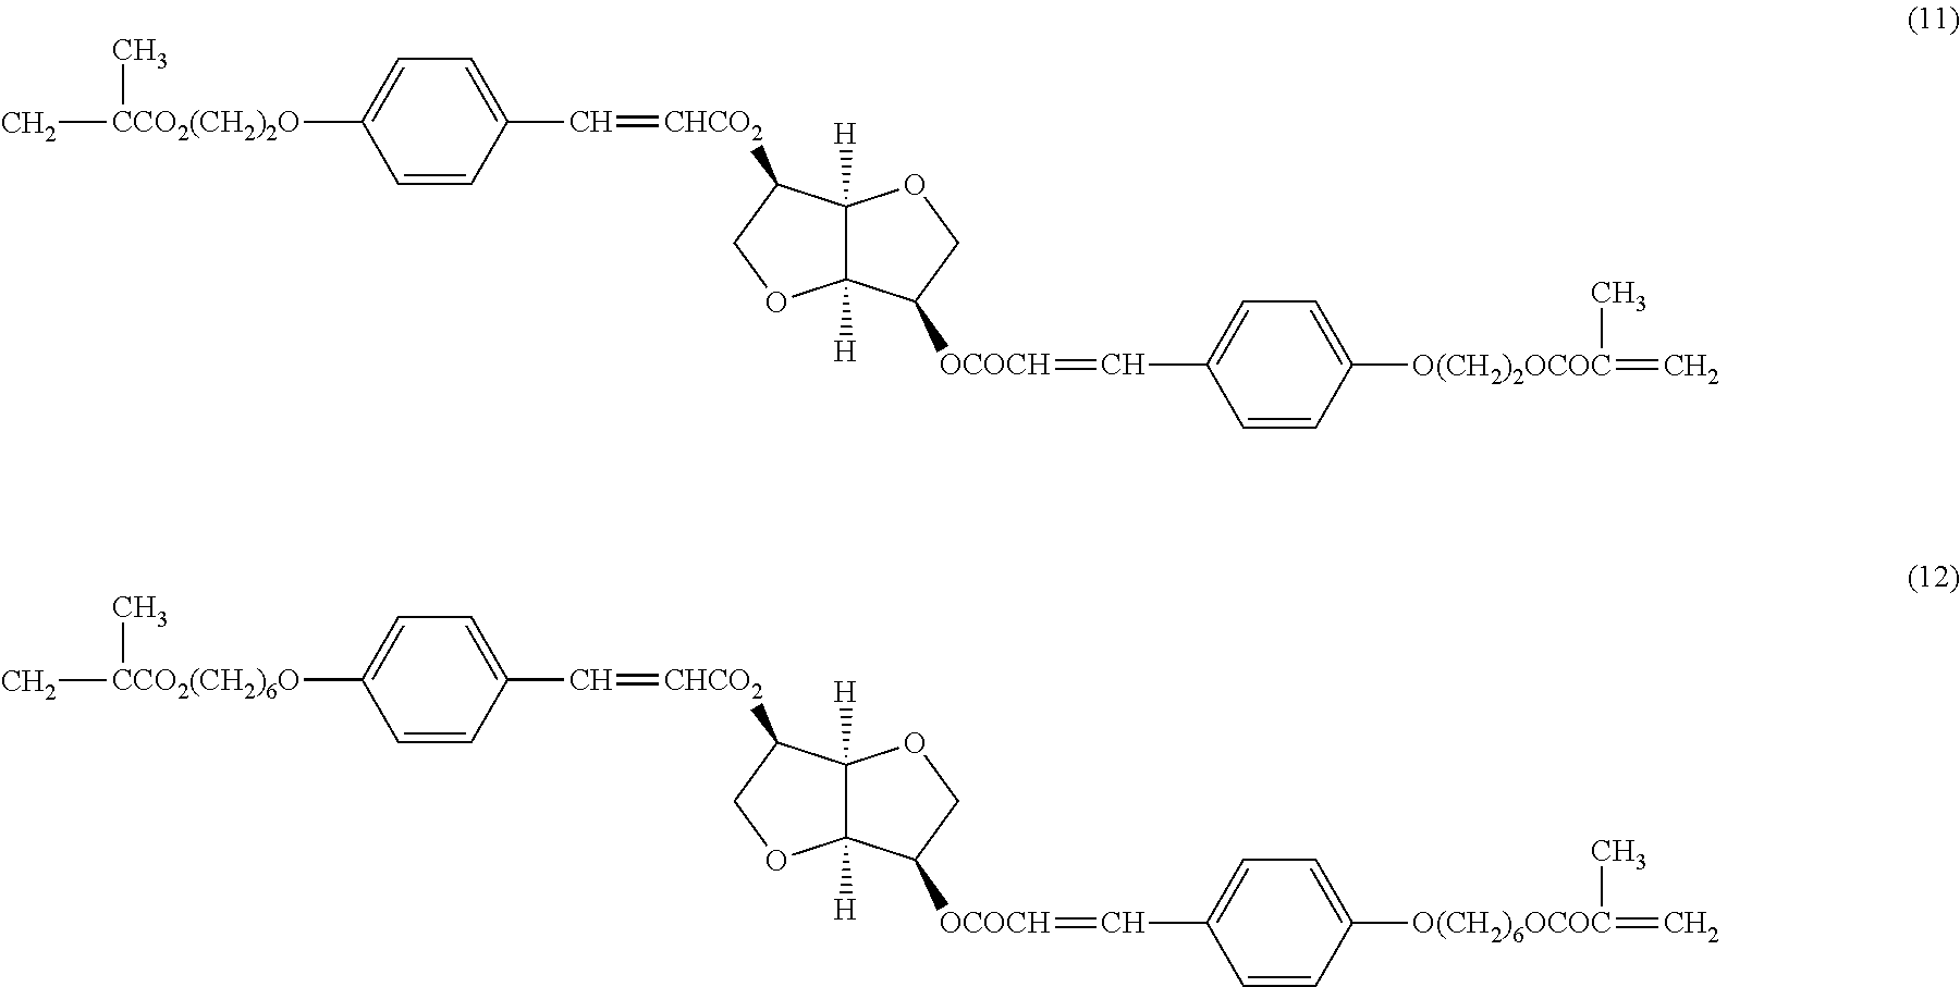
C1=CC(C=[CHCO2]C2C3([H])C([H])(OC2)C([OCOCH]=CC2=CC=C([O(CH2)2OCOC](C)=C)C=C2)CO3)=CC=C1[CCO2(CH2)2O](C)C.C1=CC(C=[CHCO2]C2C3([H])C([H])(OC2)C([OCOCH]=CC2=CC=C([O(CH2)6OCOC](C)=C)C=C2)CO3)=CC=C1[CCO2(CH2)6O](C)C
